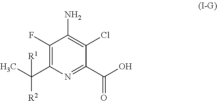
C1(F)=C(C([R2])(C)[R1])N=C(C(=O)O)C(Cl)=C1N
